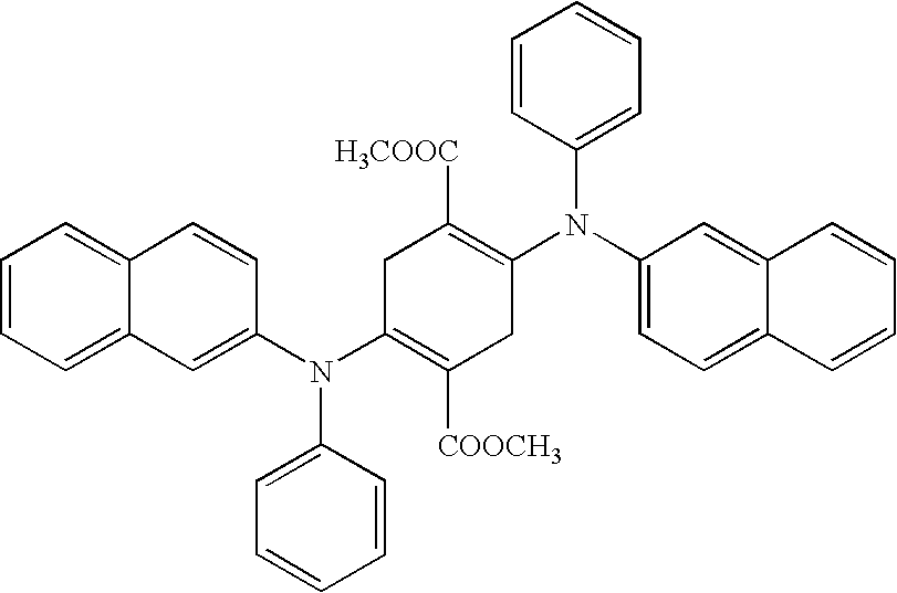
C1C([H3COOC])=C(N(C2=CC=C3C(=C2)C=CC=C3)C2=CC=CC=C2)CC([COOCH3])=C1N(C1=CC2=CC=CC=C2C=C1)C1=CC=CC=C1
